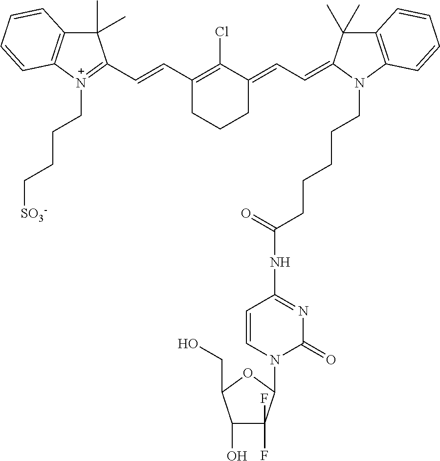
C1(C=CC2=[N+](CCCC[SO3-])C3=C(C2(C)C)C=CC=C3)=C(Cl)C(=CC=C2C(C)(C)C3=C(N2CCCCCC(NC2=NC(=O)N(C4OC(CO)C(O)C4(F)F)C=C2)=O)C=CC=C3)CCC1
